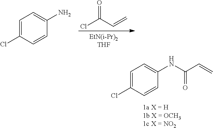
C1=C(Cl)C=CC(NC(C=C)=O)=C1.ClC(C=C)=O.C1=C(Cl)C=CC(N)=C1
